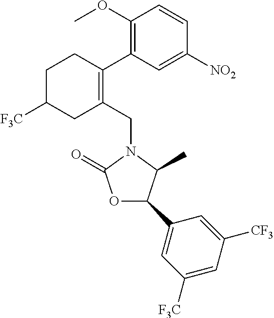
C1C([F3C])CC(CN2C(=O)OC(C3=CC([F3C])=CC([CF3])=C3)C2C)=C(C2=C(OC)C=CC([NO2])=C2)C1
